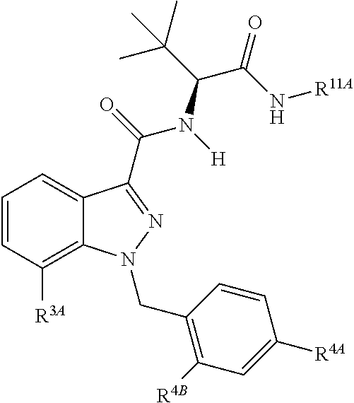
C1([R3A])=C2C(=CC=C1)C(C(=O)N(C(C(C)(C)C)C(N[R11A])=O)[H])=NN2CC1=C([R4B])C=C([R4A])C=C1
